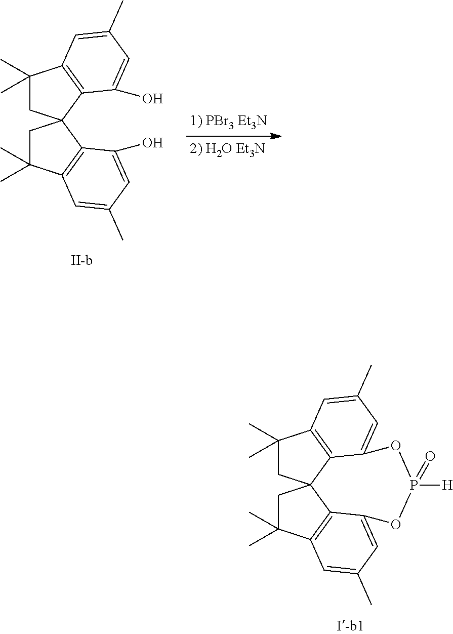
C1(C)(C)CC23C4=C1C=C(C)C=C4OP([H])(=O)OC1=CC(C)=CC(=C21)C(C)(C)C3.C1(C)(C)CC2(C3=C1C=C(C)C=C3O)CC(C)(C)C1=C2C(O)=CC(C)=C1
